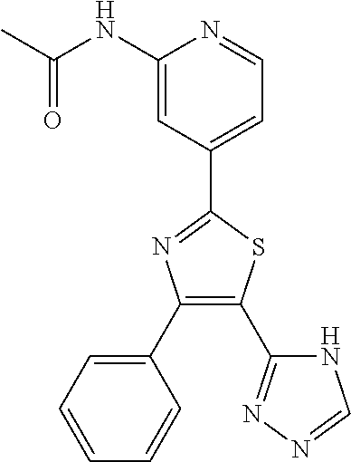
C1(C2=NN=CN2)=C(C2=CC=CC=C2)N=C(C2=CC=NC(NC(C)=O)=C2)S1
